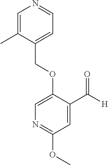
C(OC1=CN=C(OC)C=C1C([H])=O)C1=CC=NC=C1C
